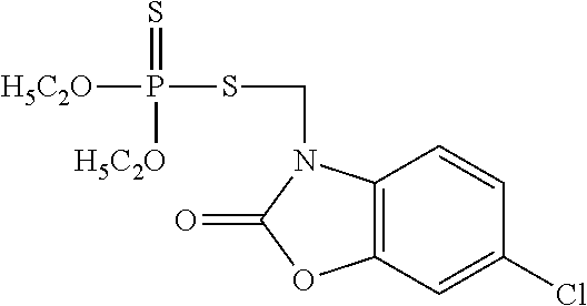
C12=C(C=C(Cl)C=C1)OC(=O)N2CSP(=S)([H5C2O])[H5C2O]
